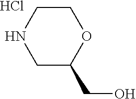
C1C(CO)OCCN1.Cl
